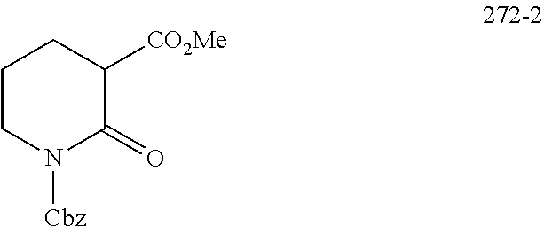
C1CN([Cbz])C(=O)C([CO2Me])C1
